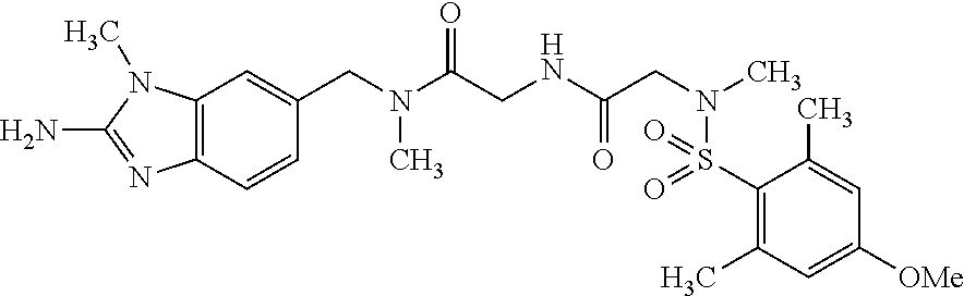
C12=C(C=C(CN(C(CNC(CN(C)S(C3=C(C)C=C([OMe])C=C3C)(=O)=O)=O)=O)C)C=C1)N(C)C(N)=N2
